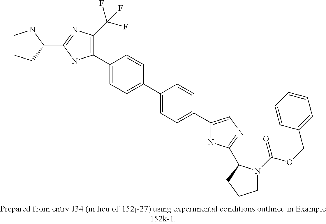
C1(C2=CC=C(C3=CC=C(C4=CN=C(C5N(C(OCC6=CC=CC=C6)=O)CCC5)N4)C=C3)C=C2)=C(C(F)(F)F)N=C(C2NCCC2)N1
